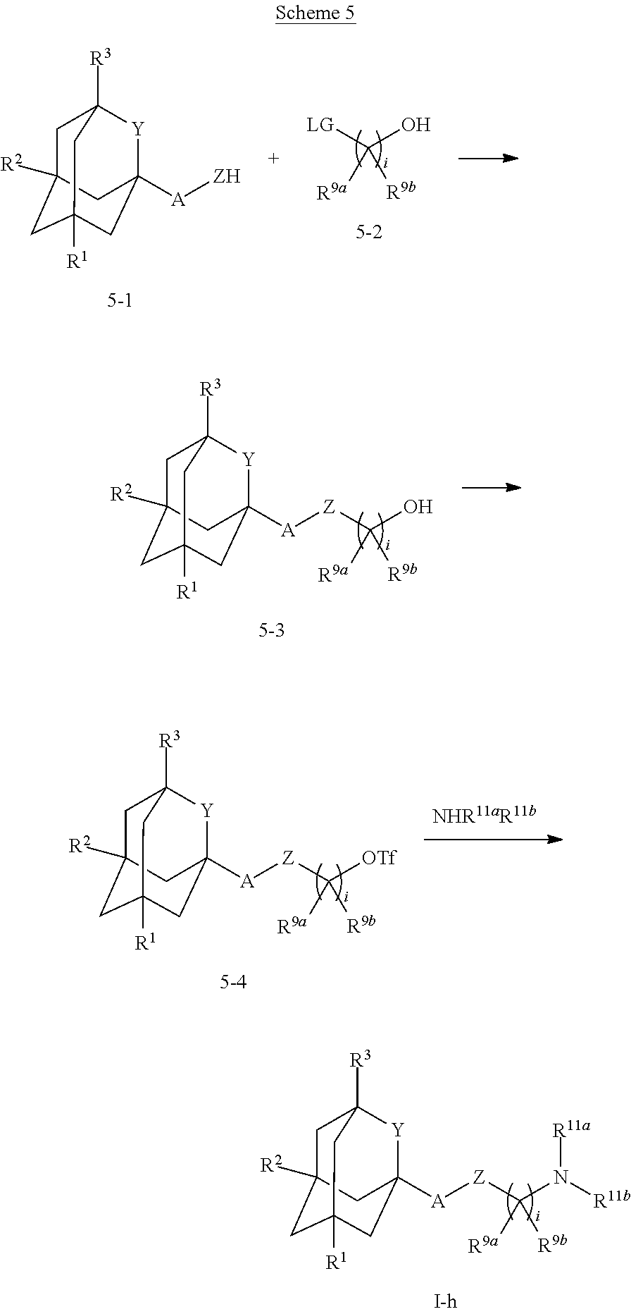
C1C2([R2])CC3([R1])CC([A][ZH])([Y]C1([R3])C3)C2.[LG]C(O)([R9b])[R9a].C1C2([R2])CC3([R1])CC([A][Z]C(N([R11b])[R11a])([R9b])[R9a])([Y]C1([R3])C3)C2.C1C2([R2])CC3([R1])CC([A][Z]C(O)([R9b])[R9a])([Y]C1([R3])C3)C2.C1C2([R2])CC3([R1])CC([A][Z]C([OTf])([R9b])[R9a])([Y]C1([R3])C3)C2
